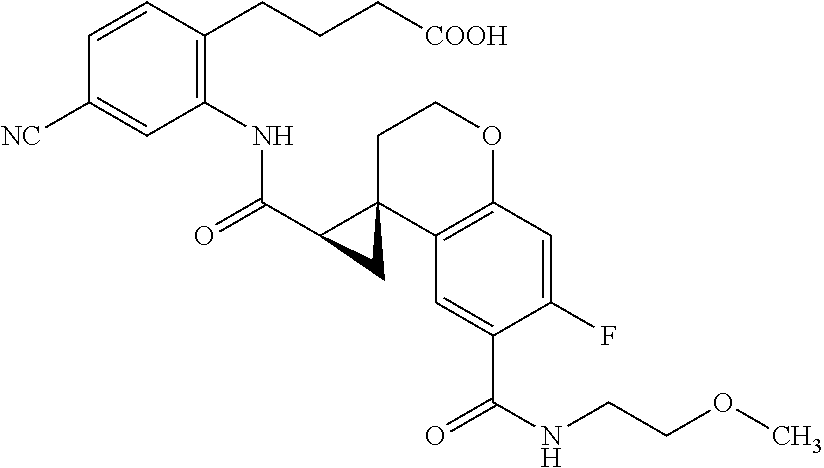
C(=O)(NC1=C(CCC[COOH])C=CC([NC])=C1)C1C2(C3=C(C=C(F)C(C(=O)NCCOC)=C3)OCC2)C1
